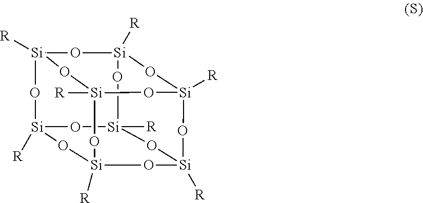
[Si]12([R])O[Si]3([R])O[Si]4([R])O[Si]([R])(O1)O[Si]1([R])O[Si]([R])(O2)O[Si]([R])(O[Si]([R])(O1)O4)O3
